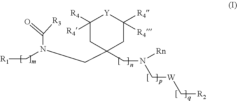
C1([R4])([R4])CC(CN(C[W]C[R2])[Rn])(CN(C[R1])C(=O)[R3])CC([R4])([R4])[Y]1
